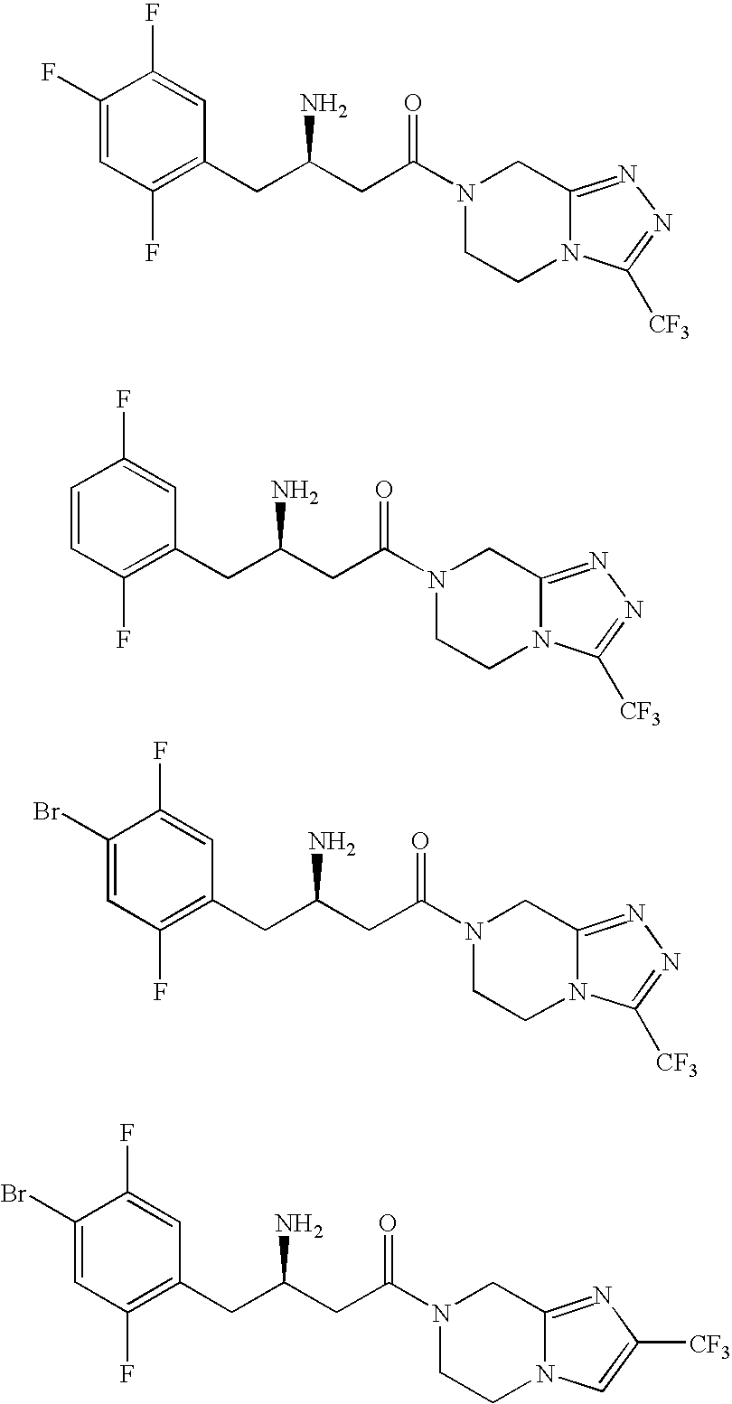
C1(F)=CC(F)=C(CC(CC(N2CCN3C(=NN=C3[CF3])C2)=O)N)C=C1F.C1=CC(F)=C(CC(CC(N2CCN3C(=NN=C3[CF3])C2)=O)N)C=C1F.C1(Br)=CC(F)=C(CC(CC(N2CCN3C(=NN=C3[CF3])C2)=O)N)C=C1F.C1(Br)=CC(F)=C(CC(CC(N2CCN3C(=NC([CF3])=C3)C2)=O)N)C=C1F
